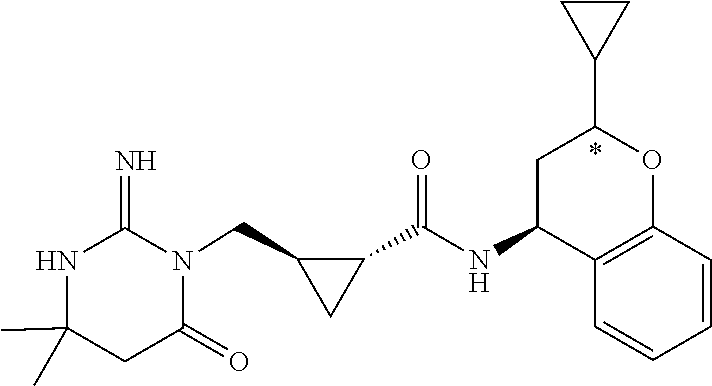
C1(C)(C)NC(=N)N(CC2CC2C(NC2C3=C(OC(C4CC4)C2)C=CC=C3)=O)C(=O)C1
